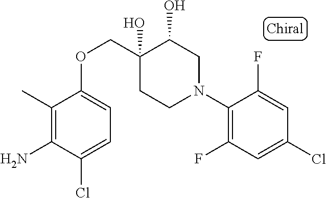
C1(N2CC(O)C(O)(COC3=CC=C(Cl)C(N)=C3C)CC2)=C(F)C=C(Cl)C=C1F
